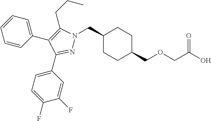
C1(CN2N=C(C3=CC=C(F)C(F)=C3)C(C3=CC=CC=C3)=C2CCC)CCC(COCC(O)=O)CC1
